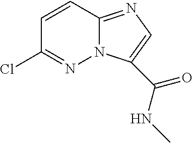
C1=CC2=NC=C(C(NC)=O)N2N=C1Cl
